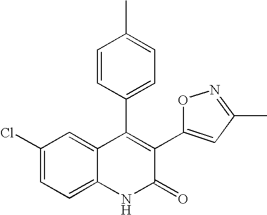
C1(Cl)=CC=C2C(=C1)C(C1=CC=C(C)C=C1)=C(C1=CC(C)=NO1)C(=O)N2
